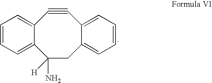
C12=CC=CC=C1C(N)([H])CC1=CC=CC=C1C#C2
